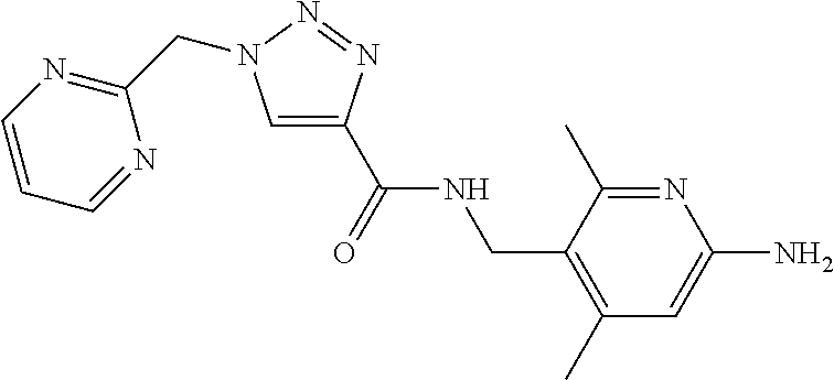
C1=C(C(NCC2=C(C)C=C(N)N=C2C)=O)N=NN1CC1=NC=CC=N1
